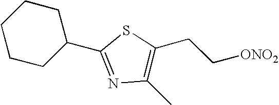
C1(C2=NC(C)=C(CC[ONO2])S2)CCCCC1
